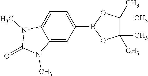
C1(B2OC(C)(C)C(C)(C)O2)=CC=C2C(=C1)N(C)C(=O)N2C
